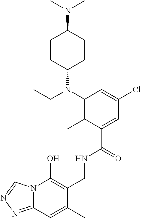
C1(CNC(C2=CC(Cl)=CC(N(C3CCC(N(C)C)CC3)CC)=C2C)=O)=C(O)N2C(=NN=C2)C=C1C
